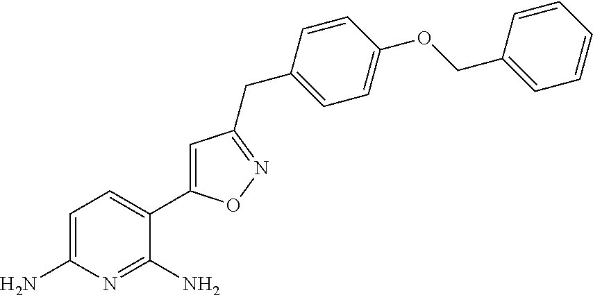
C1=C(N)N=C(N)C(C2=CC(CC3=CC=C(OCC4=CC=CC=C4)C=C3)=NO2)=C1
